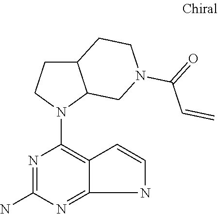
C1(N)=NC(N2C3C(CC2)CCN(C(C=C)=O)C3)=C2C(=N1)NC=C2
